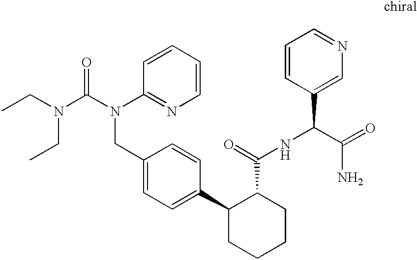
C1(CN(C(=O)N(CC)CC)C2=NC=CC=C2)=CC=C(C2CCCCC2C(NC(C2=CN=CC=C2)C(=O)N)=O)C=C1
